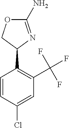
C1=CC(Cl)=CC(C(F)(F)F)=C1C1N=C(N)OC1
